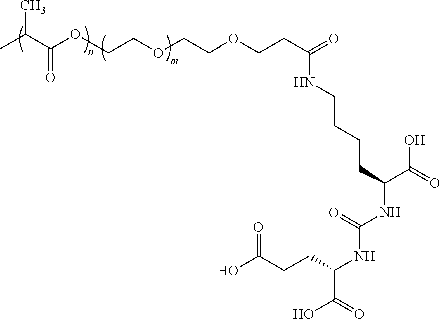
C(OCCOCCC(=O)NCCCCC(C(O)=O)NC(=O)NC(CCC(=O)O)C(O)=O)COC(C(C)C)=O
